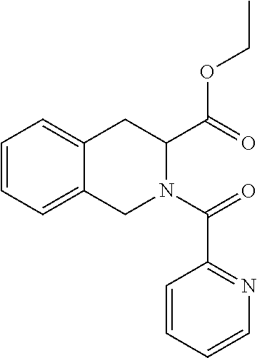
C1=CC=C2C(=C1)CC(C(OCC)=O)N(C(=O)C1=NC=CC=C1)C2
